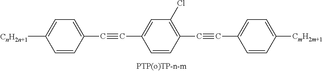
C(C1=CC=C([CnH2n+1])C=C1)#CC1=CC(Cl)=C(C#CC2=CC=C([CmH2m+1])C=C2)C=C1
